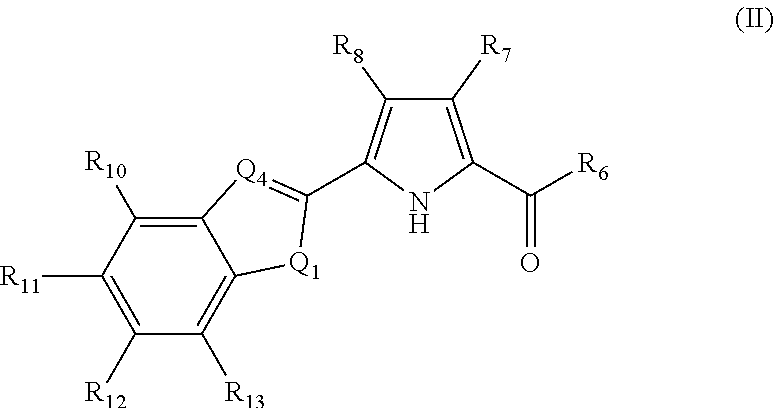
C12=C([R10])C([R11])=C([R12])C([R13])=C1[Q1]C(C1=C([R8])C([R7])=C(C([R6])=O)N1)=[Q4]2
